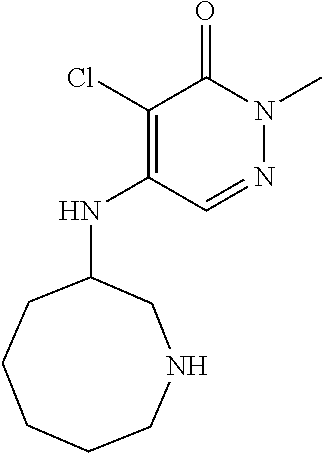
N(C1=C(Cl)C(=O)N(C)N=C1)C1CCCCCNC1
